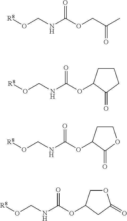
[R8]OCNC(OCC(C)=O)=O.[R8]OCNC(OC1CCCC1=O)=O.[R8]OCNC(OC1CCOC1=O)=O.[R8]OCNC(OC1COC(=O)C1)=O
